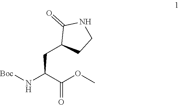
C(C(C(OC)=O)N[Boc])C1CCNC1=O
